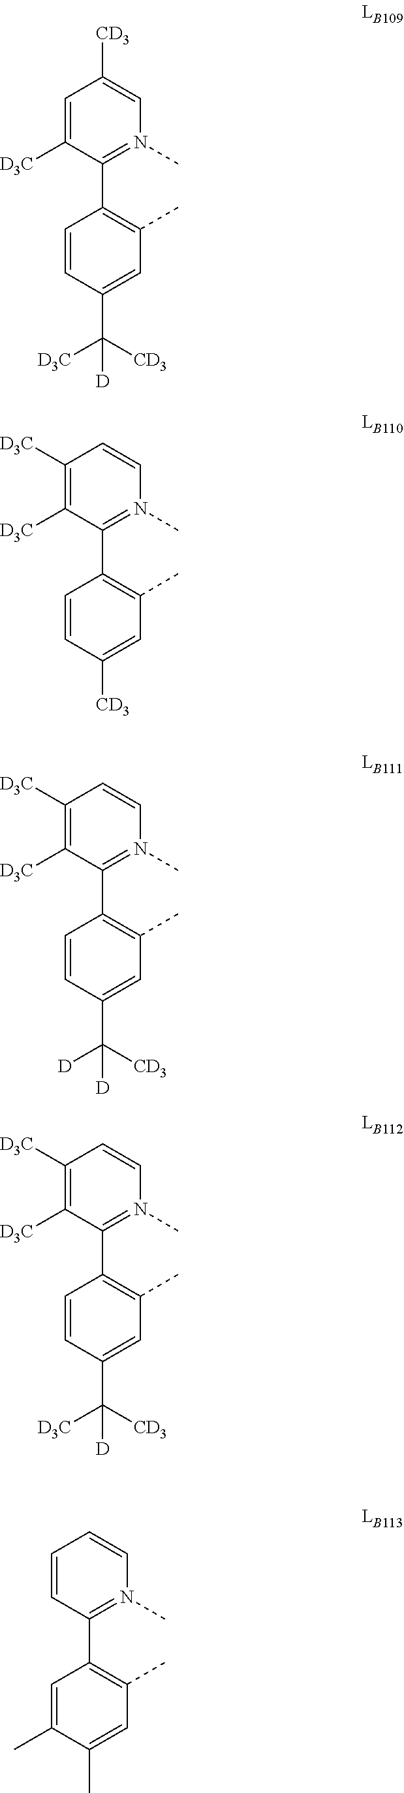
C1([D3C])=CC([CD3])=CN(C)=C1C1=C(C)C=C(C([CD3])([D3C])[D])C=C1.C1([D3C])=C([D3C])C=CN(C)=C1C1=C(C)C=C([CD3])C=C1.C1([D3C])=C([D3C])C=CN(C)=C1C1=C(C)C=C(C([CD3])([D])[D])C=C1.C1([D3C])=C([D3C])C=CN(C)=C1C1=C(C)C=C(C([CD3])([D3C])[D])C=C1.C1=CC=CN(C)=C1C1=C(C)C=C(C)C(C)=C1
